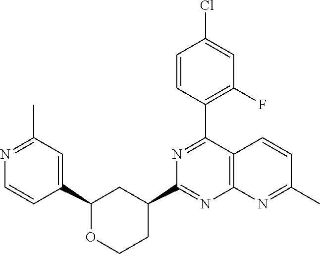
C1(C2=NC(C3CCOC(C4=CC(C)=NC=C4)C3)=NC3=C2C=CC(C)=N3)=C(F)C=C(Cl)C=C1
